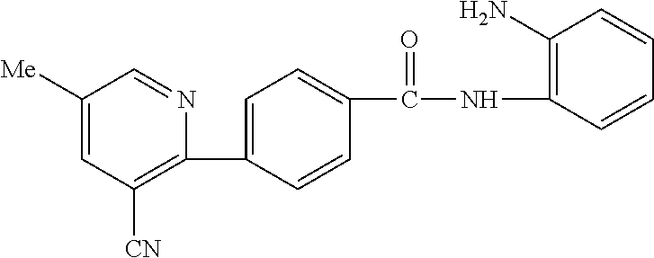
C1(C2=CC=C(C(NC3=C(N)C=CC=C3)=O)C=C2)=C([CN])C=C([Me])C=N1
